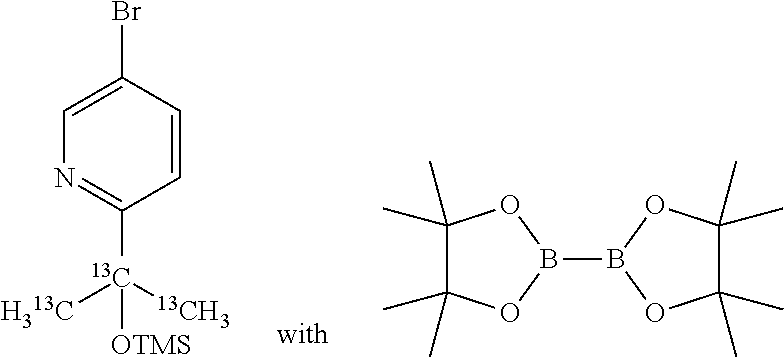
C1(C)(C)C(C)(C)OB(B2OC(C)(C)C(C)(C)O2)O1.[13C]([OTMS])([13CH3])([H313C])C1=NC=C(Br)C=C1
